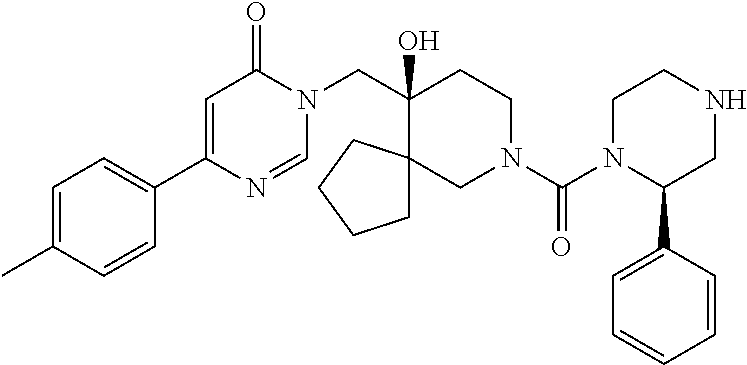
C1=C(C)C=CC(C2=CC(=O)N(CC3(O)CCN(C(=O)N4C(C5=CC=CC=C5)CNCC4)CC34CCCC4)C=N2)=C1
